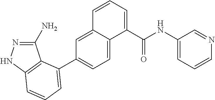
C1(N)=NNC2=C1C(C1=CC=C3C(=C1)C=CC=C3C(NC1=CC=CN=C1)=O)=CC=C2
